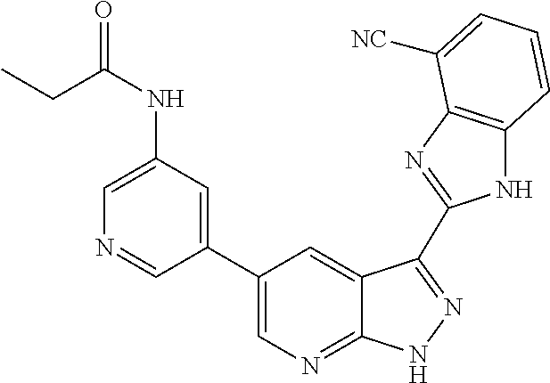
C1(C2=CN=C3C(=C2)C(C2=NC4=C(N2)C=CC=C4[NC])=NN3)=CC(NC(=O)CC)=CN=C1
